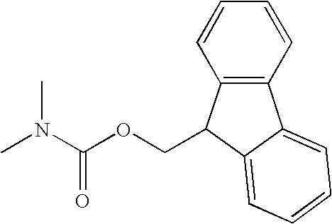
CN(C(OCC1C2=C(C3=CC=CC=C13)C=CC=C2)=O)C
